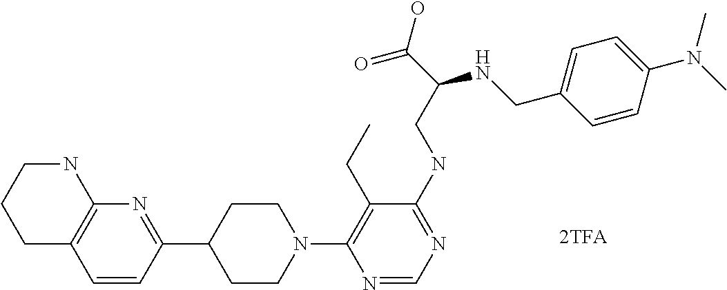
C1C2=C(NCC1)N=C(C1CCN(C3=C(CC)C(NCC(C(O)=O)NCC4=CC=C(N(C)C)C=C4)=NC=N3)CC1)C=C2
